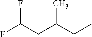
FC(F)CC(CC)C
